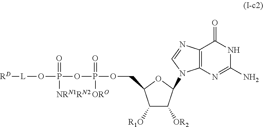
C12=C(N=C(N)NC1=O)N(C1C([OR2])C([R1O])C(COP(OP(O[L][RD])(=O)[NRN1RN2])(=O)[ORO])O1)C=N2
